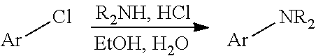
[Ar]Cl.[Ar][NR2]
